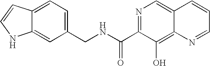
C1(CNC(C2=NC=C3C(=C2O)N=CC=C3)=O)=CC=C2C(=C1)NC=C2
